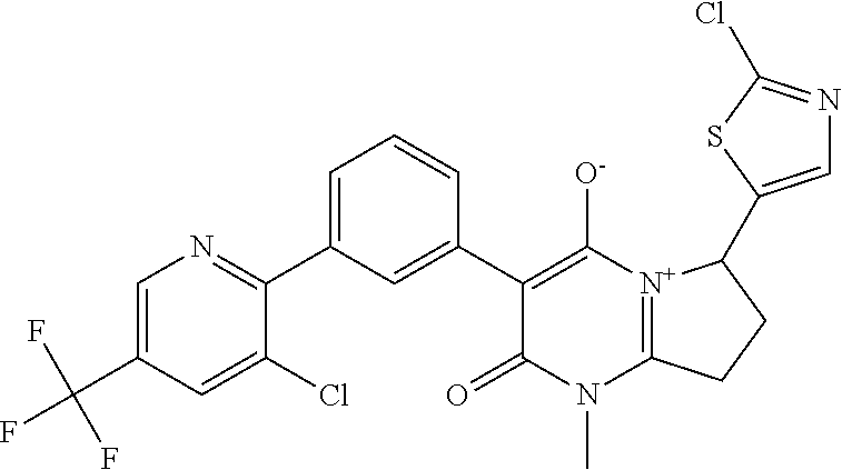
C1(C2=CC(C3=NC=C(C(F)(F)F)C=C3Cl)=CC=C2)=C([O-])[N+]2=C(N(C)C1=O)CCC2C1=CN=C(Cl)S1
